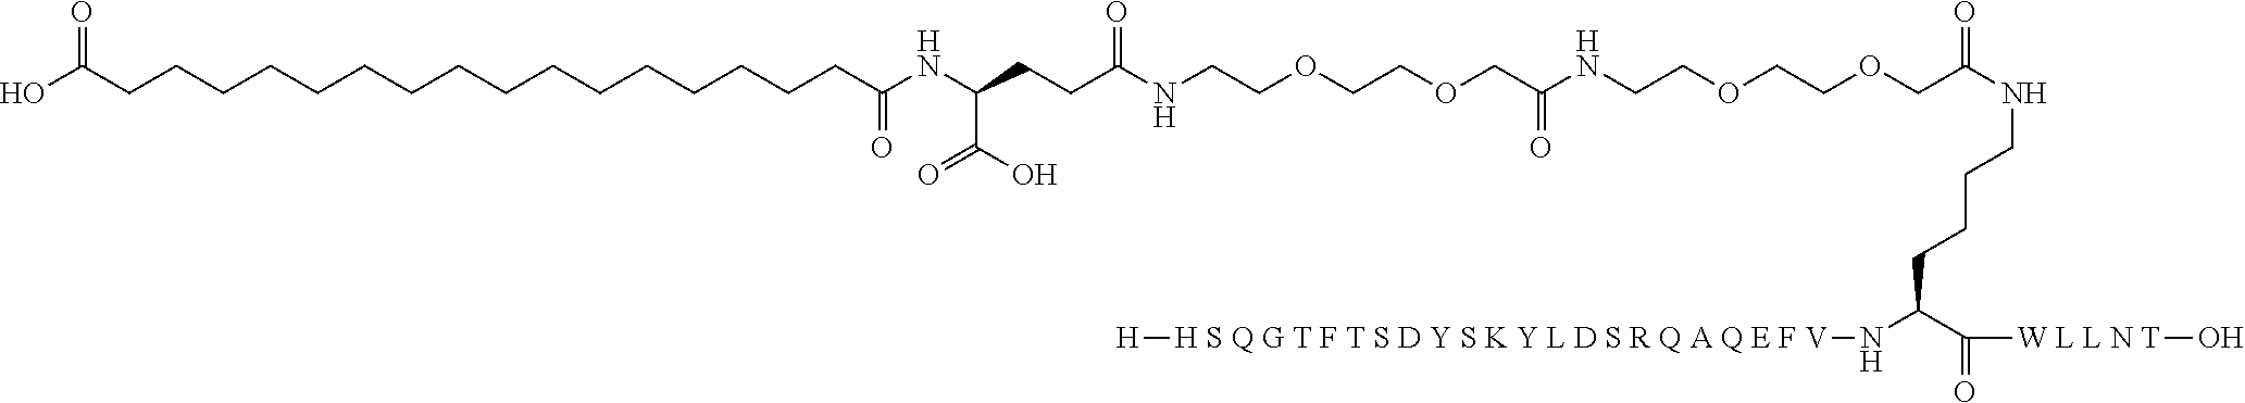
OC(CCCCCCCCCCCCCCCCC(NC(CCC(NCCOCCOCC(NCCOCCOCC(NCCCCC(C(=O)[W L L N T]O)N[H S Q G T F T S D Y S K Y L D S R Q A Q E F V][H])=O)=O)=O)C(O)=O)=O)=O
